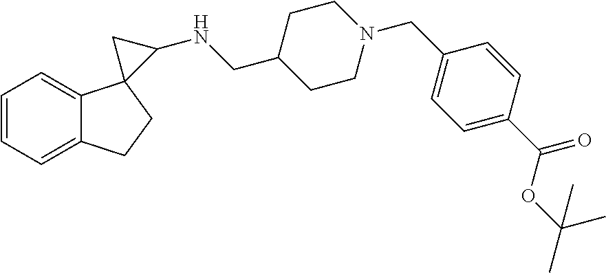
C1=CC=C2C(=C1)C1(CC2)C(NCC2CCN(CC3=CC=C(C(OC(C)(C)C)=O)C=C3)CC2)C1
